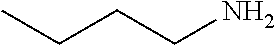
C(CCN)C
